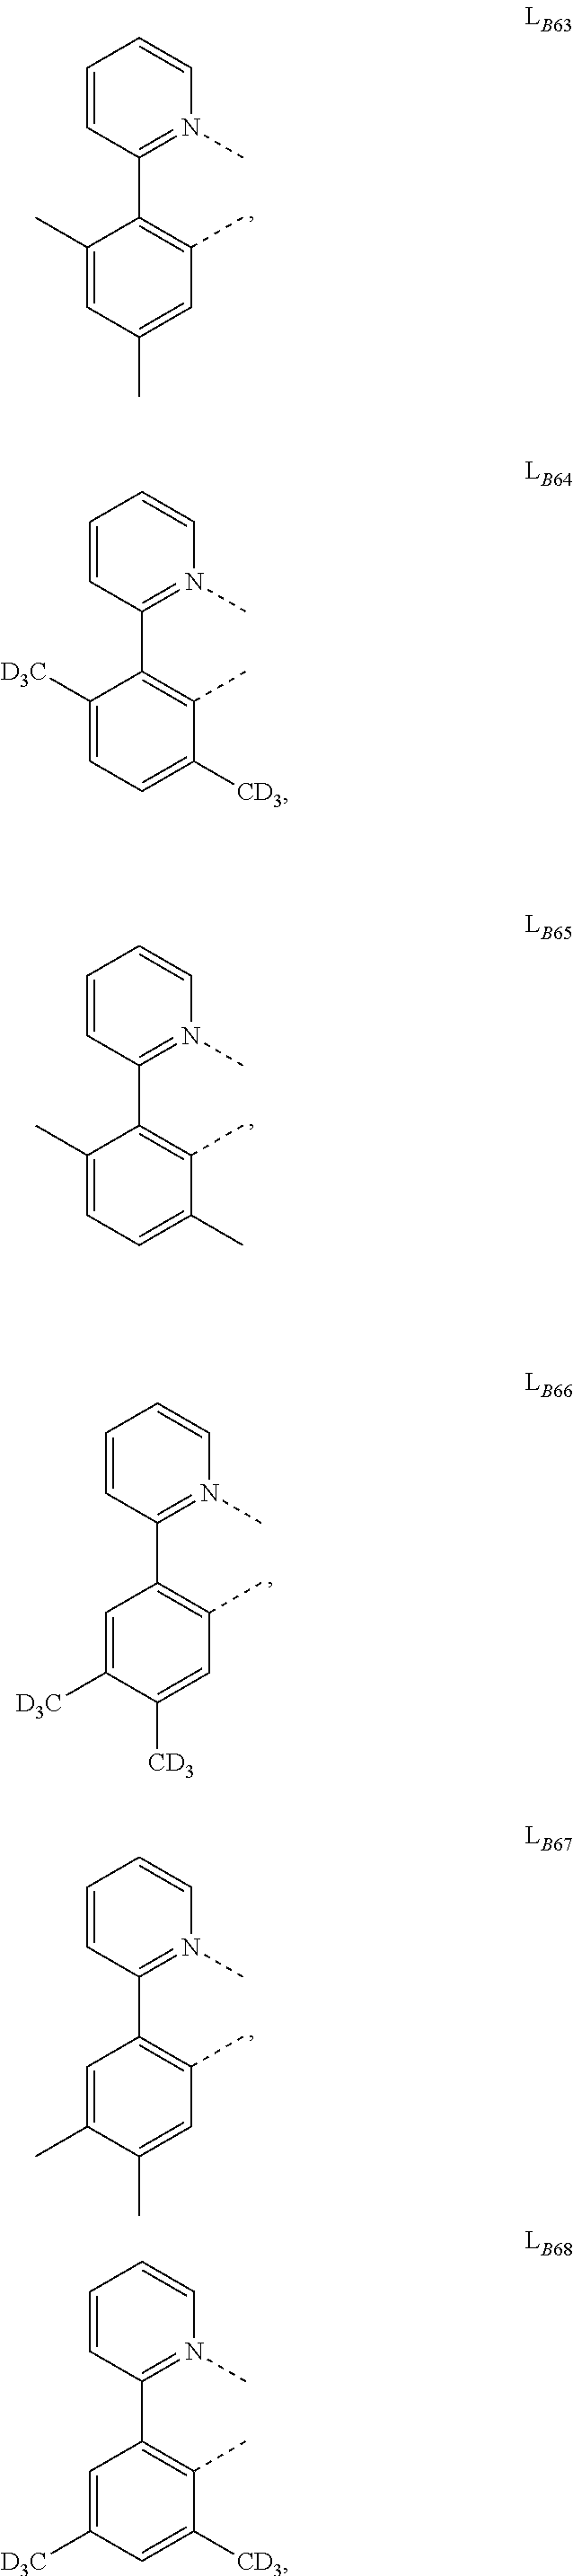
C1=CC(C2=C(C)C=C(C)C=C2C)=N(C)C=C1.C1=CC(C2=C(C)C(C)=CC=C2C)=N(C)C=C1.C1=CC(C2=C(C)C=C([CD3])C([D3C])=C2)=N(C)C=C1.C1=CC(C2=C(C)C=C(C)C(C)=C2)=N(C)C=C1.C1=CC(C2=C(C)C([CD3])=CC=C2[D3C])=N(C)C=C1.C1=CC(C2=C(C)C([CD3])=CC([D3C])=C2)=N(C)C=C1
